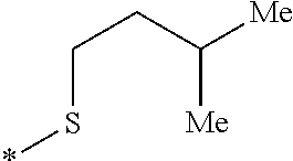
*SCCC([Me])[Me]
